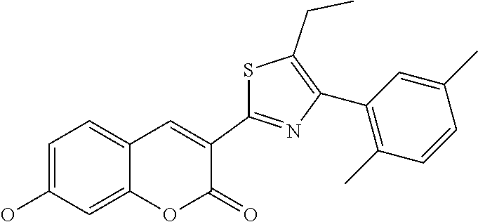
C1=C(O)C=C2C(=C1)C=C(C1=NC(C3=C(C)C=CC(C)=C3)=C(CC)S1)C(=O)O2
